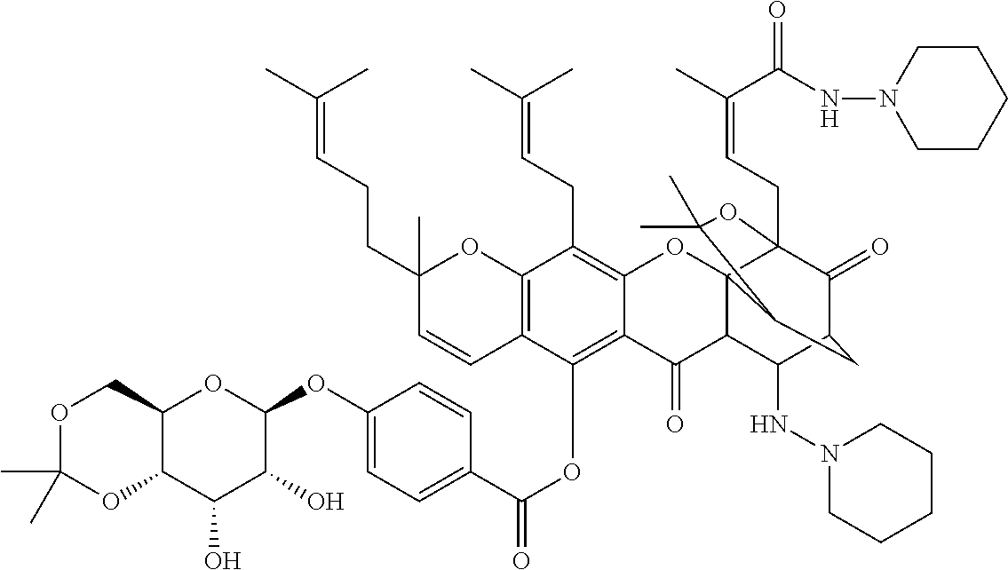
C12C(COC(C)(C)O1)OC(OC1=CC=C(C(OC3=C4C(=C(CC=C(C)C)C5=C3C=CC(C)(CCC=C(C)C)O5)OC35C(C4=O)C(NN4CCCCC4)C4C(=O)C3(CC=C(C)C(=O)NN3CCCCC3)OC(C)(C)C5C4)=O)C=C1)C(O)C2O
